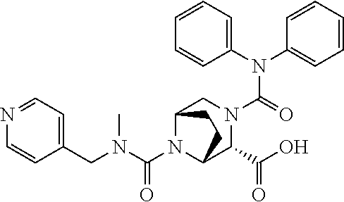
C1(CN(C(N2C3C(C(O)=O)N(C(=O)N(C4=CC=CC=C4)C4=CC=CC=C4)CC2CC3)=O)C)=CC=NC=C1
